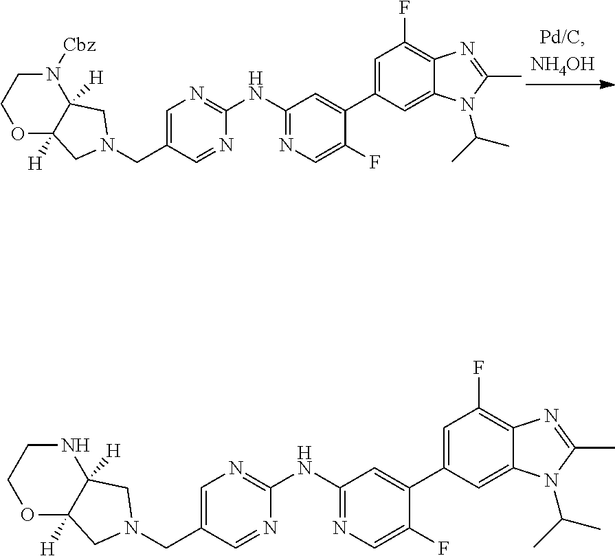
C1(NC2=NC=C(CN3CC4([H])OCCN([Cbz])C4([H])C3)C=N2)=NC=C(F)C(C2=CC(F)=C3C(=C2)N(C(C)C)C(C)=N3)=C1.C1(NC2=NC=C(CN3CC4([H])OCCNC4([H])C3)C=N2)=NC=C(F)C(C2=CC(F)=C3C(=C2)N(C(C)C)C(C)=N3)=C1
